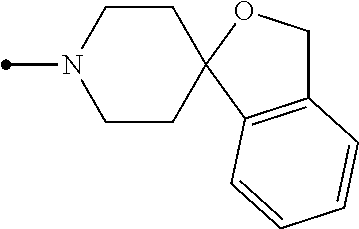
C12(CCN(C)CC1)C1=C(CO2)C=CC=C1
